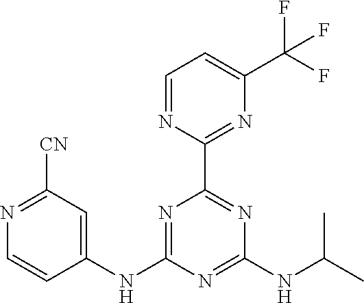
C1=NC(C2=NC(NC(C)C)=NC(NC3=CC([CN])=NC=C3)=N2)=NC(C(F)(F)F)=C1
